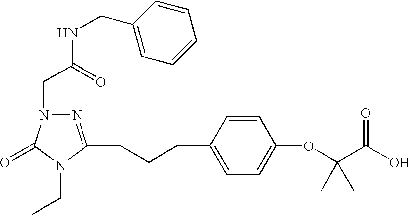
N1=C(CCCC2=CC=C(OC(C(O)=O)(C)C)C=C2)N(CC)C(=O)N1CC(NCC1=CC=CC=C1)=O
